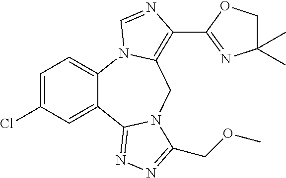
C1=C(Cl)C=C2C(=C1)N1C(=C(C3=NC(C)(C)CO3)N=C1)CN1C2=NN=C1COC
